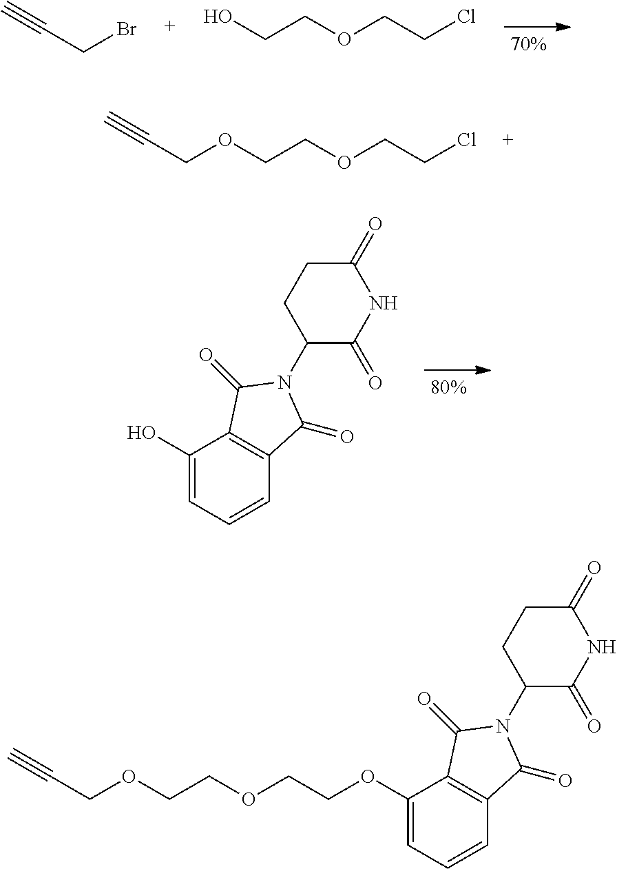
C(CBr)#C.OCCOCCCl.C(COCCOCCCl)#C.C1(O)=CC=CC2=C1C(=O)N(C1C(=O)NC(=O)CC1)C2=O.C1(OCCOCCOCC#C)=CC=CC2=C1C(=O)N(C1C(=O)NC(=O)CC1)C2=O
